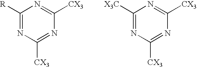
C1([R])=NC([CX3])=NC([CX3])=N1.N1=C([X3C])N=C([CX3])N=C1[CX3]
